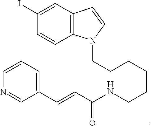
C12=C(C=C(I)C=C1)C=CN2CCCCCCNC(C=CC1=CC=CN=C1)=O
